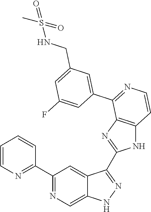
C1(C2=NC=CC=C2)=NC=C2C(=C1)C(C1=NC3=C(N1)C=CN=C3C1=CC(CNS(C)(=O)=O)=CC(F)=C1)=NN2
